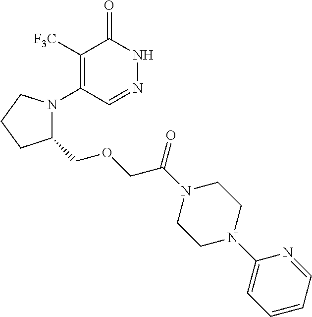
C1([F3C])=C(N2C(COCC(N3CCN(C4=CC=CC=N4)CC3)=O)CCC2)C=NNC1=O
